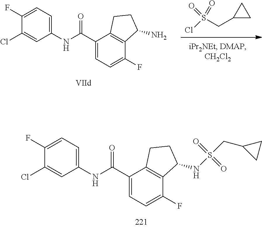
N(S(=O)(=O)CC1CC1)C1C2=C(C(C(NC3=CC=C(F)C(Cl)=C3)=O)=CC=C2F)CC1.ClS(=O)(=O)CC1CC1.C1(Cl)=CC(NC(C2=CC=C(F)C3=C2CCC3N)=O)=CC=C1F
